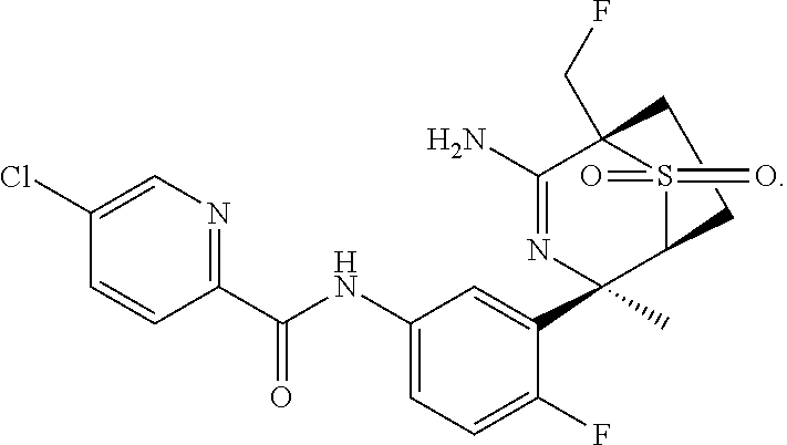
C1(Cl)=CN=C(C(NC2=CC=C(F)C(C3(C)N=C(N)C4(CF)S(=O)(=O)C3CC4)=C2)=O)C=C1
